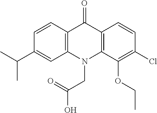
C12=C(N(CC(=O)O)C3=C(C1=O)C=CC(Cl)=C3OCC)C=C(C(C)C)C=C2
